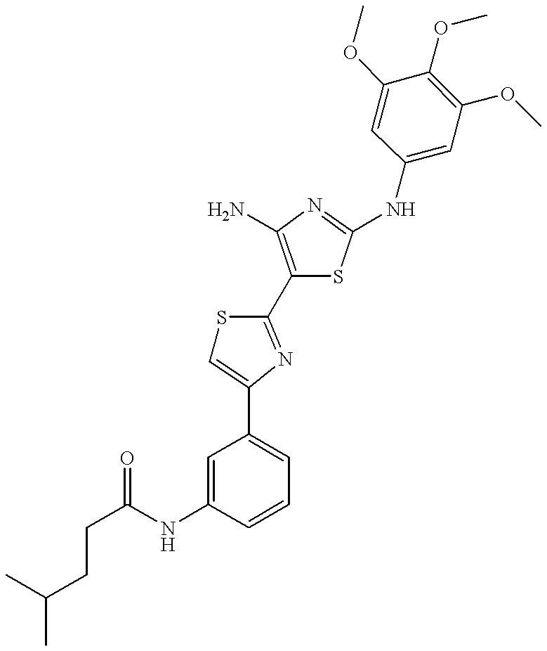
C(NC1=CC(C2=CSC(C3=C(N)N=C(NC4=CC(OC)=C(OC)C(OC)=C4)S3)=N2)=CC=C1)(=O)CCC(C)C
